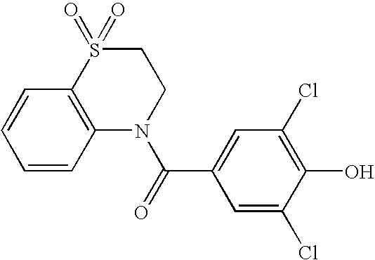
C1=CC2=C(C=C1)S(=O)(=O)CCN2C(=O)C1=CC(Cl)=C(O)C(Cl)=C1
